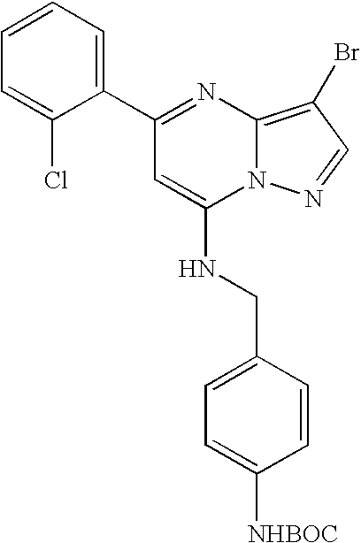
C1=CC=C(C2=NC3=C(Br)C=NN3C(NCC3=CC=C([NHBOC])C=C3)=C2)C(Cl)=C1
